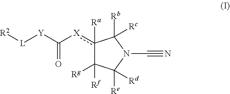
c1([X]C([Y][L][R2])=O)([Ra])C([Rg])([Rf])C([Re])([Rd])N(C#N)C1([Rb])[Rc]
